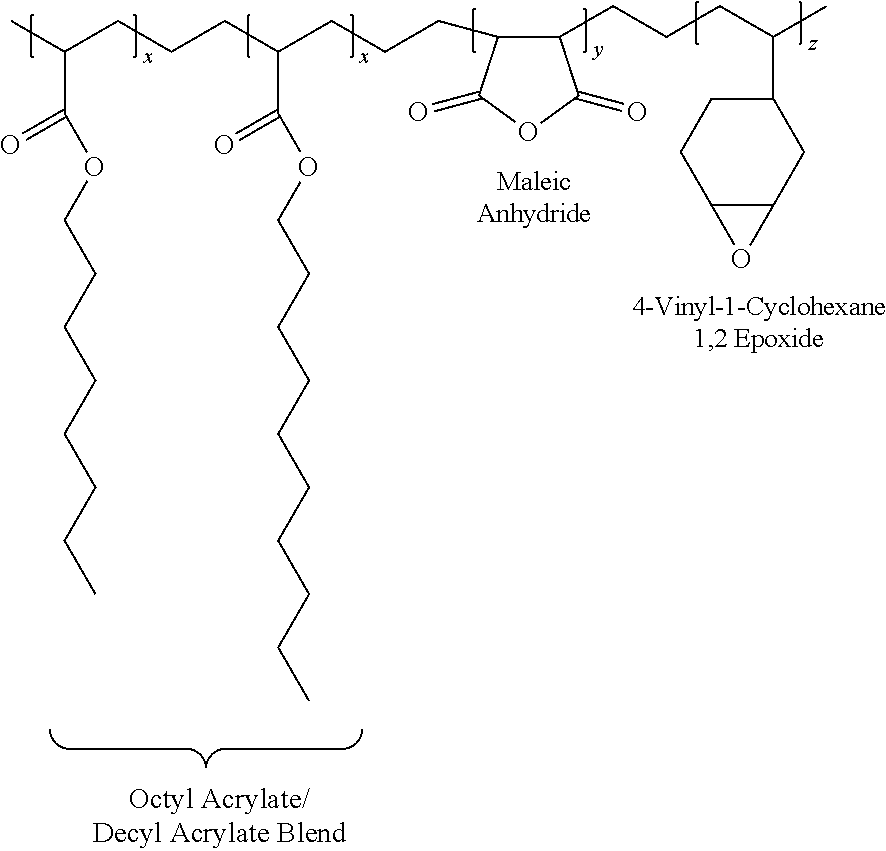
C(CC(CCCC1C(CCCC(C)C2CCC3C(C2)O3)C(=O)OC1=O)C(OCCCCCCCCCC)=O)CC(C(OCCCCCCCC)=O)C
